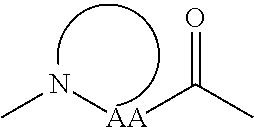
CN[AA]C(C)=O
